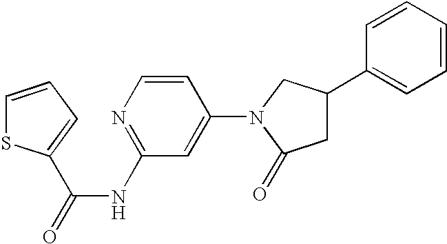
C1=CC(N2C(=O)CC(C3=CC=CC=C3)C2)=CC(NC(=O)C2=CC=CS2)=N1
